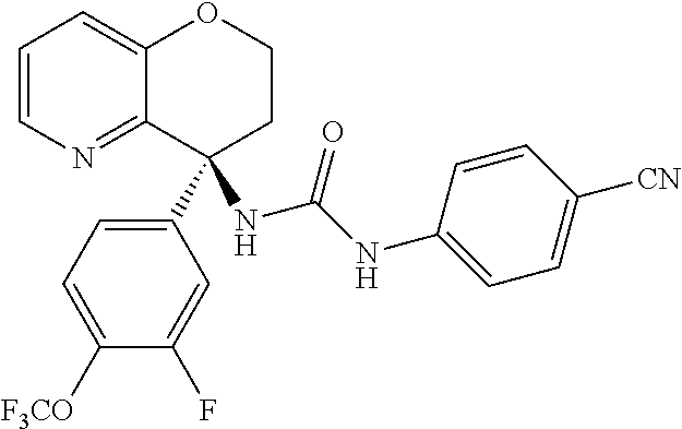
C1=CN=C2C(=C1)OCCC2(NC(NC1=CC=C([CN])C=C1)=O)C1=CC=C([F3CO])C(F)=C1
